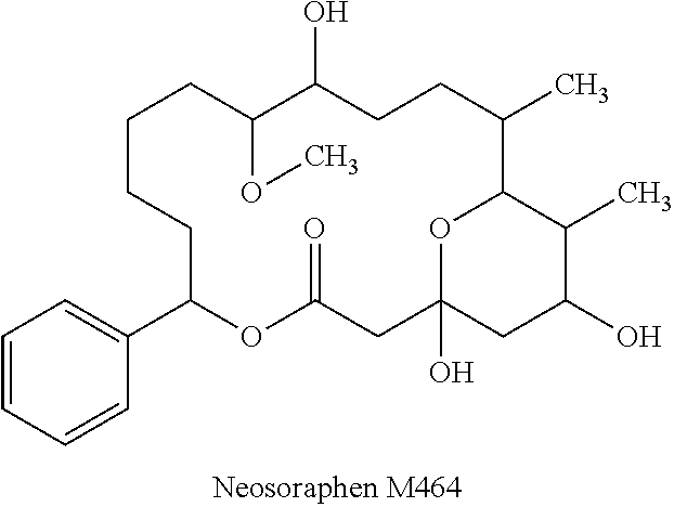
C1=CC=CC(C2OC(=O)CC3(O)OC(C(C)CCC(O)C(OC)CCCC2)C(C)C(O)C3)=C1
